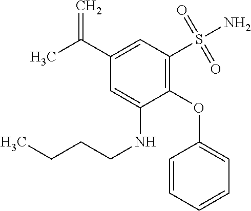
C1=CC=CC=C1OC1=C(S(N)(=O)=O)C=C(C(C)=C)C=C1NCCCC
